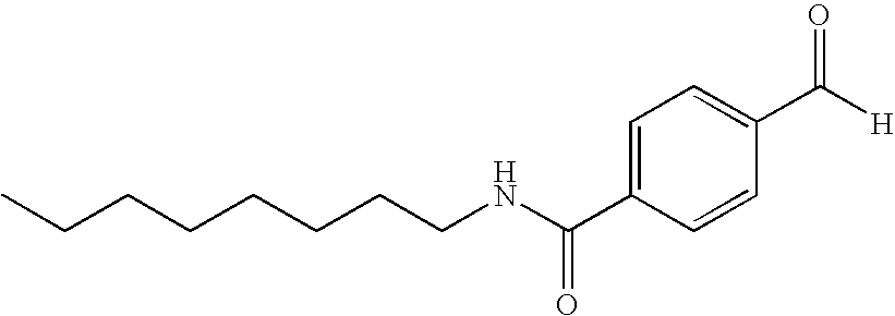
C(CCCCCCNC(C1=CC=C(C(=O)[H])C=C1)=O)C
